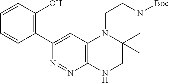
C1=CC(C2=CC3=C(NCC4(C)CN([Boc])CCN34)N=N2)=C(O)C=C1
